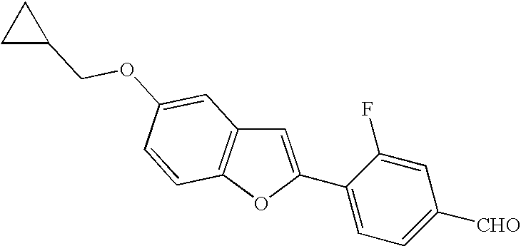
C1=C(C2=CC=C([CHO])C=C2F)OC2=C1C=C(OCC1CC1)C=C2
